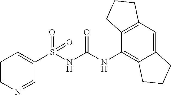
C1=CN=CC(S(NC(NC2=C3C(=CC4=C2CCC4)CCC3)=O)(=O)=O)=C1
